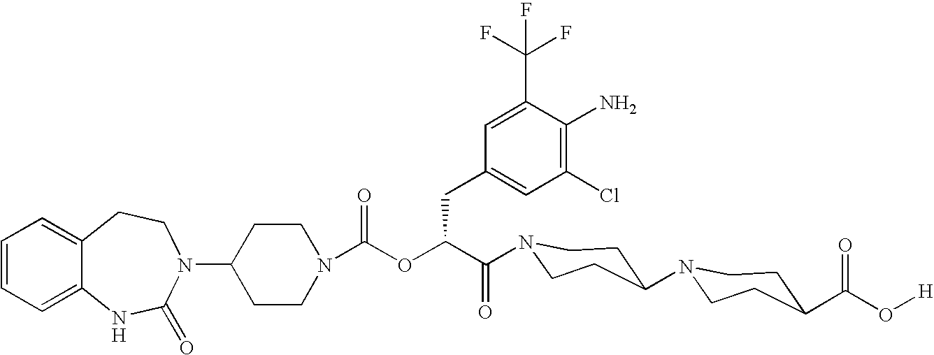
C12=CC=CC=C1NC(=O)N(C1CCN(C(=O)OC(C(=O)N3CCC(N4CCC(C(O[H])=O)CC4)CC3)CC3=CC(Cl)=C(N)C(C(F)(F)F)=C3)CC1)CC2
